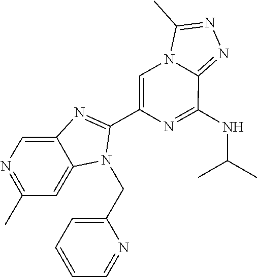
N1=C(C)C=C2C(=C1)N=C(C1=CN3C(=NN=C3C)C(NC(C)C)=N1)N2CC1=CC=CC=N1
